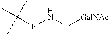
C(FN[L][GalNAc])(C)(C)C
